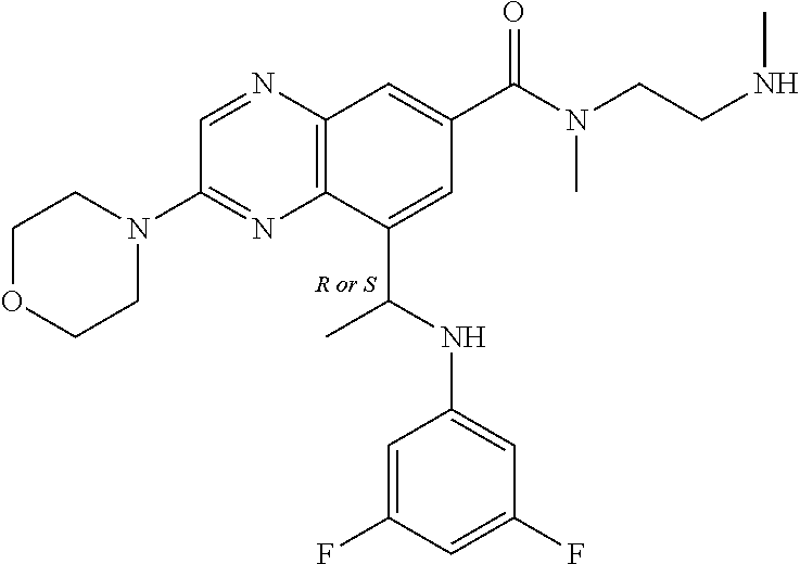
C1(C(NC2=CC(F)=CC(F)=C2)C)=CC(C(N(CCNC)C)=O)=CC2=C1N=C(N1CCOCC1)C=N2.[R or S]
